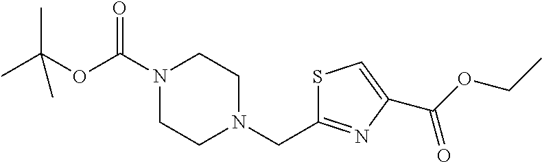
CC(OC(N1CCN(CC2=NC(C(OCC)=O)=CS2)CC1)=O)(C)C
